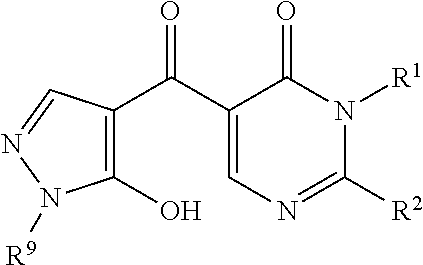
C1(C(=O)C2=C(O)N([R9])N=C2)=CN=C([R2])N([R1])C1=O
